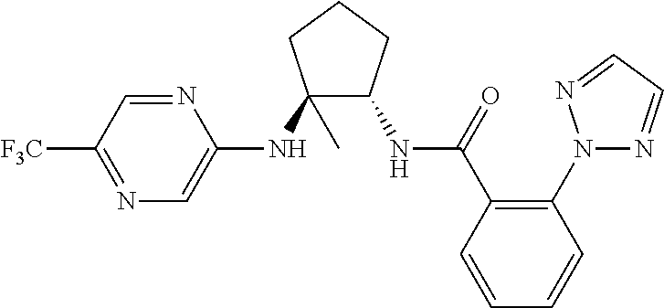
C1(NC2=CN=C([F3C])C=N2)(C)C(NC(C2=C(N3N=CC=N3)C=CC=C2)=O)CCC1
